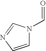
C1=CN=CN1C=O
